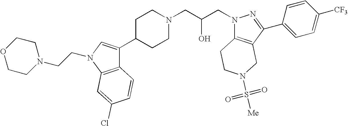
C1C(C2=CN(CCN3CCOCC3)C3=C2C=CC(Cl)=C3)CCN(CC(CN2C3=C(C(C4=CC=C([CF3])C=C4)=N2)CN(S(=O)(=O)[Me])CC3)O)C1
